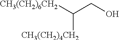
C([CH3(CH2)4CH2])([CH3(CH2)6CH2])CO
